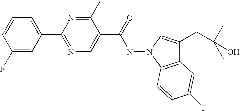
N1=C(C2=CC=CC(F)=C2)N=C(C)C(C(=O)NN2C3=C(C(CC(C)(C)O)=C2)C=C(F)C=C3)=C1
